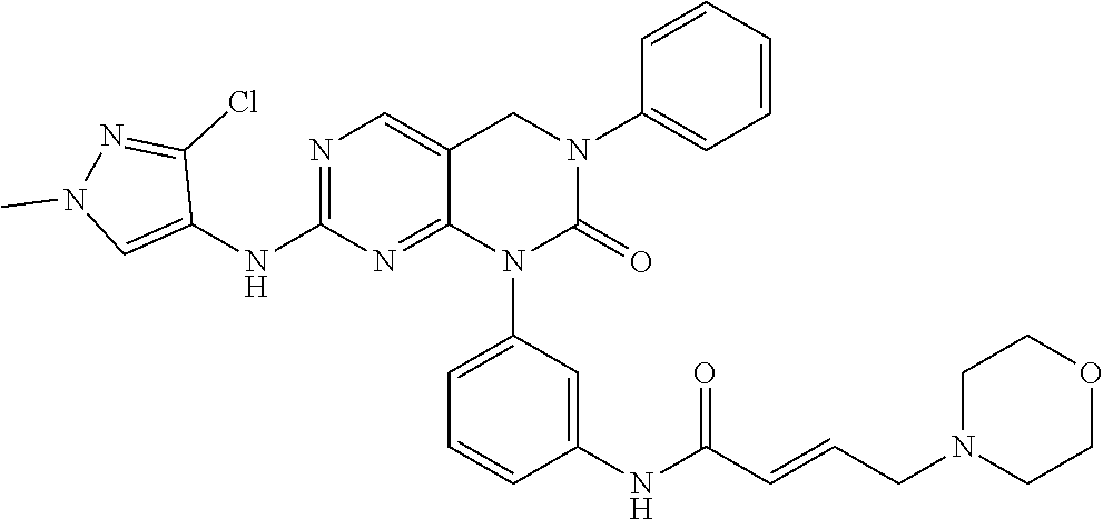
O1CCN(CC=CC(NC2=CC(N3C(=O)N(C4=CC=CC=C4)CC4=CN=C(NC5=CN(C)N=C5Cl)N=C34)=CC=C2)=O)CC1
